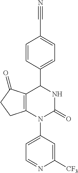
C12=C(N(C3=CC=NC([CF3])=C3)C(=O)NC1C1=CC=C(C#N)C=C1)CCC2=O
